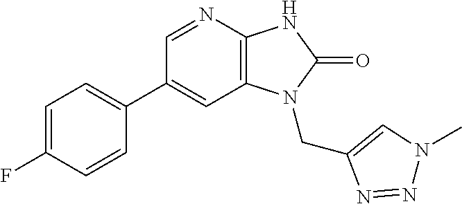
C1(C2=CC=C(F)C=C2)=CC2=C(N=C1)NC(=O)N2CC1=CN(C)N=N1
